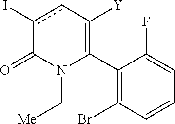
C1(C2=C([Y])cc(I)C(=O)N2C[Me])=C(Br)C=CC=C1F
